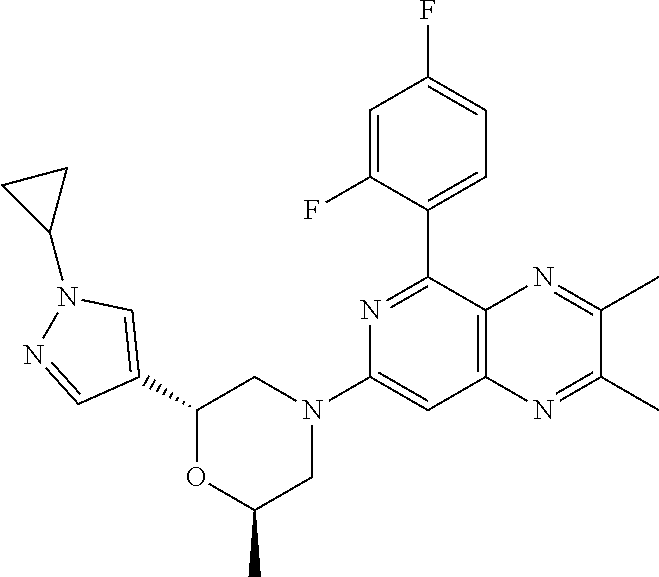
C1(C2=CC=C(F)C=C2F)=NC(N2CC(C)OC(C3=CN(C4CC4)N=C3)C2)=CC2=C1N=C(C)C(C)=N2
